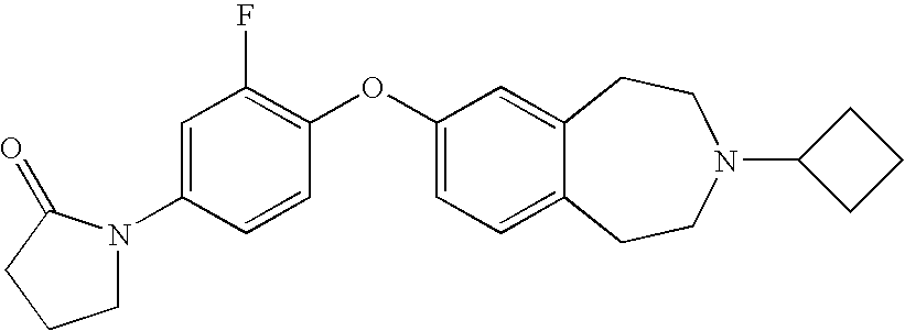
C1(OC2=C(F)C=C(N3CCCC3=O)C=C2)=CC=C2C(=C1)CCN(C1CCC1)CC2
